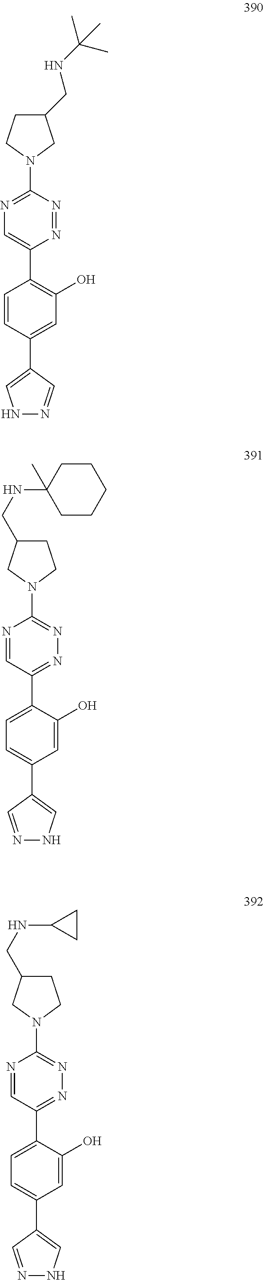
N1=NC(N2CC(CNC(C)(C)C)CC2)=NC=C1C1=C(O)C=C(C2=CNN=C2)C=C1.N1=C(C2=CC=C(C3=CNN=C3)C=C2O)C=NC(N2CCC(CNC3(C)CCCCC3)C2)=N1.N1=C(C2=CC=C(C3=CNN=C3)C=C2O)C=NC(N2CCC(CNC3CC3)C2)=N1
